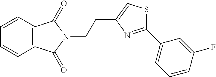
C12=C(C=CC=C1)C(=O)N(CCC1=CSC(C3=CC=CC(F)=C3)=N1)C2=O
